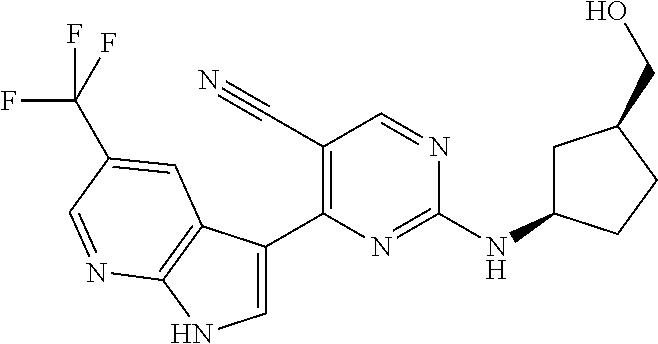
C1=C(C2=C(C#N)C=NC(NC3CC(CO)CC3)=N2)C2=C(N1)N=CC(C(F)(F)F)=C2
